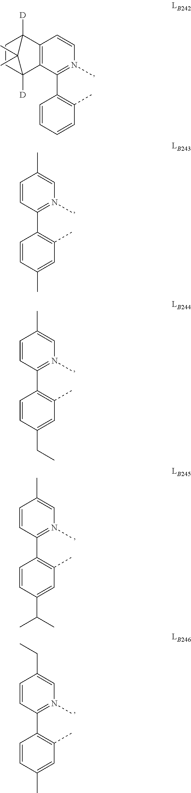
C12=C(C(C3=C(C)C=CC=C3)=N(C)C=C1)C1([D])CCC2([D])C1(C)C.C1=CC(C2=C(C)C=C(C)C=C2)=N(C)C=C1C.C1=CC(C2=C(C)C=C(CC)C=C2)=N(C)C=C1C.C1=CC(C2=C(C)C=C(C(C)C)C=C2)=N(C)C=C1C.C1=CC(C2=C(C)C=C(C)C=C2)=N(C)C=C1CC
